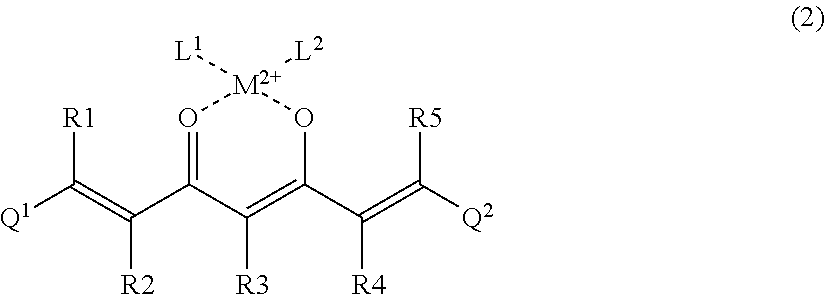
[Q1]C(=C(C1=O[M2+]([L1])([L2])OC(C(=C([Q2])[R5])[R4])=C1[R3])[R2])[R1]
